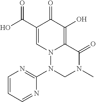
O=C1N(C)CN(C2=NC=CC=N2)N2C1=C(O)C(=O)C(C(O)=O)=C2
